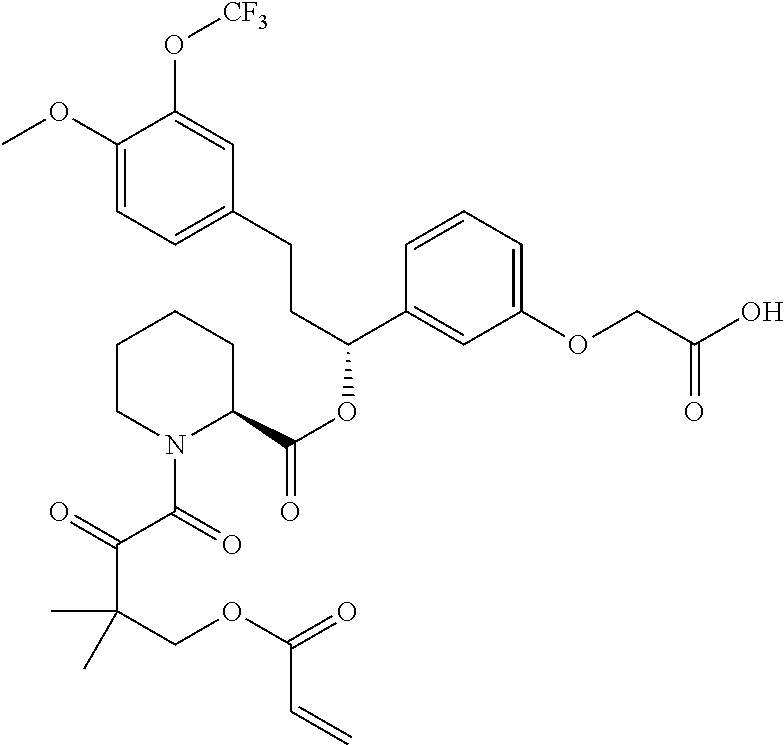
C1(OC)=CC=C(CCC(OC(=O)C2CCCCN2C(C(=O)C(COC(=O)C=C)(C)C)=O)C2=CC(OCC(O)=O)=CC=C2)C=C1O[CF3]
